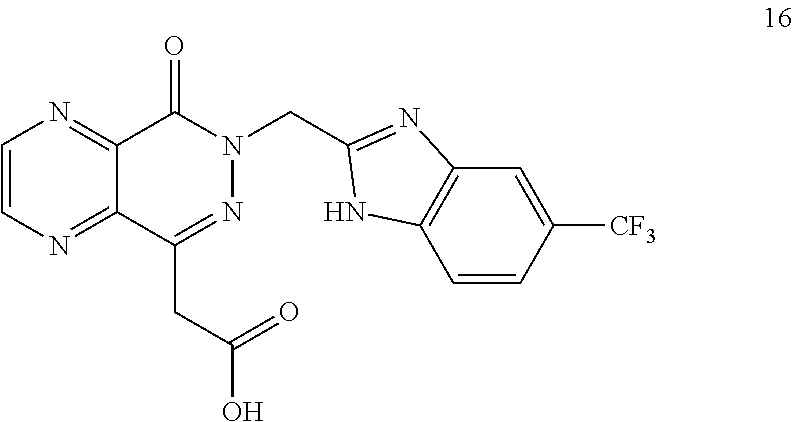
C1=CN=C2C(=N1)C(=O)N(CC1=NC3=C(C=CC([CF3])=C3)N1)N=C2CC(O)=O
